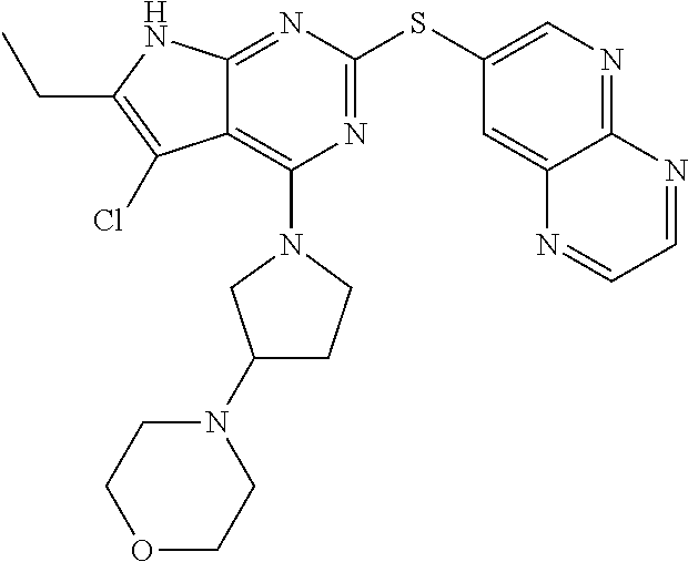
C12=C(N3CC(N4CCOCC4)CC3)N=C(SC3=CN=C4C(=C3)N=CC=N4)N=C1NC(CC)=C2Cl
